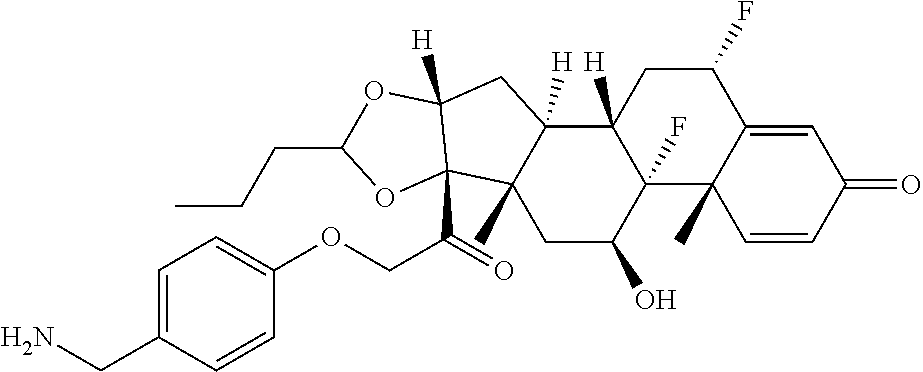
C1(F)CC2([H])C(F)(C3(C)C1=CC(=O)C=C3)C(O)CC1(C)C2([H])CC2([H])C1(C(=O)COC1=CC=C(CN)C=C1)OC(CCC)O2
